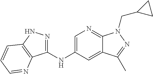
C1(NC2=CN=C3C(=C2)C(C)=NN3CC2CC2)=NNC2=C1N=CC=C2
